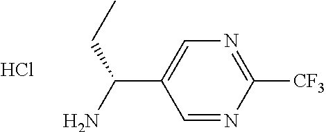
N1=C([CF3])N=CC(C(CC)N)=C1.Cl
